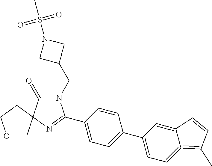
N1(CC2CN(S(C)(=O)=O)C2)C(=O)C2(N=C1C1=CC=C(C3=CC=C4=C(C)C=CC4=C3)C=C1)CCOC2
